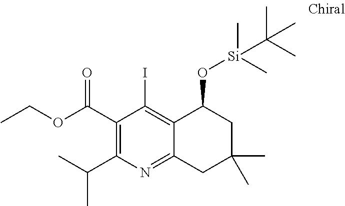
C(C1=C(C(C)C)N=C2C(=C1I)C(O[Si](C)(C)C(C)(C)C)CC(C)(C)C2)(OCC)=O
